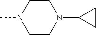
CN1CCN(C2CC2)CC1
